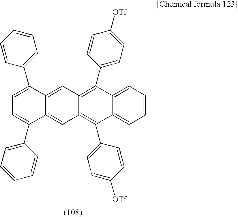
C12=CC3=C(C4=CC=C([OTf])C=C4)C4=CC=CC=C4C(C4=CC=C([OTf])C=C4)=C3C=C1C(C1=CC=CC=C1)=CC=C2C1=CC=CC=C1
